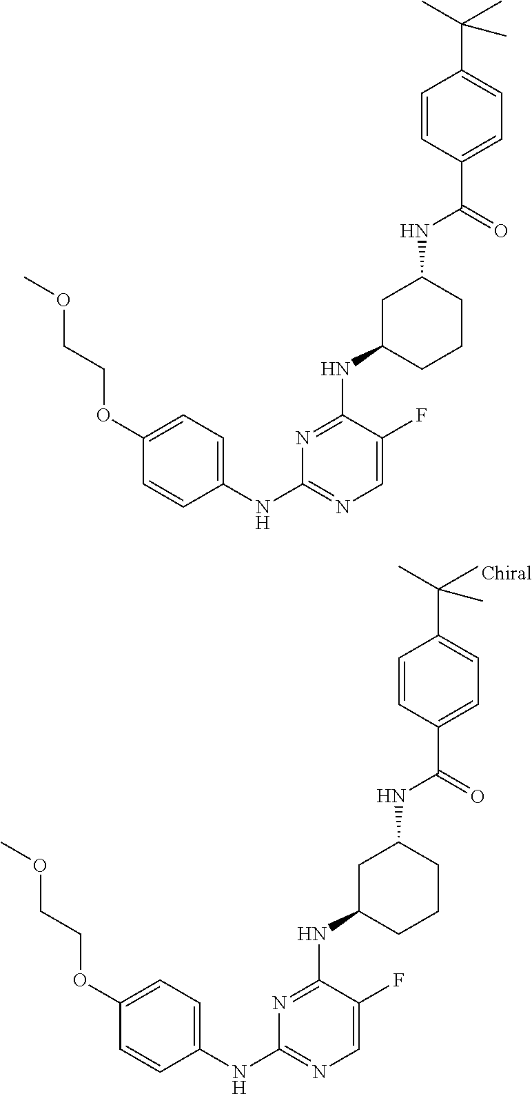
C1(NC2=NC=C(F)C(NC3CCCC(NC(C4=CC=C(C(C)(C)C)C=C4)=O)C3)=N2)=CC=C(OCCOC)C=C1.C1(NC2=NC=C(F)C(NC3CCCC(NC(C4=CC=C(C(C)(C)C)C=C4)=O)C3)=N2)=CC=C(OCCOC)C=C1
